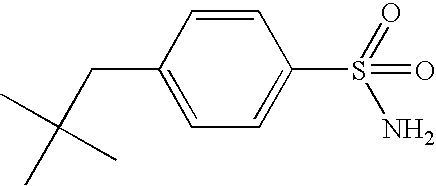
C1=C(CC(C)(C)C)C=CC(S(=O)(=O)N)=C1
